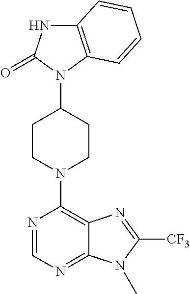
C12=C(N(C3CCN(C4=C5C(=NC=N4)N(C)C([CF3])=N5)CC3)C(=O)N1)C=CC=C2
